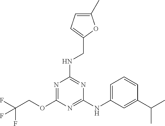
C1(NC2=CC=CC(C(C)C)=C2)=NC(OCC(F)(F)F)=NC(NCC2=CC=C(C)O2)=N1
